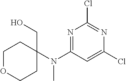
C1OCCC(N(C2=NC(Cl)=NC(Cl)=C2)C)(CO)C1
